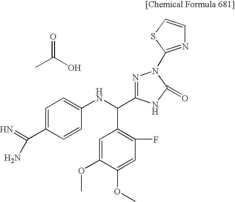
CC(O)=O.C1=C(C(N)=N)C=CC(NC(C2=C(F)C=C(OC)C(OC)=C2)C2=NN(C3=NC=CS3)C(=O)N2)=C1
